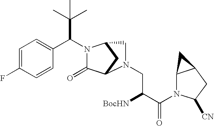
C1=C(F)C=CC(C(C(C)(C)C)N2C(=O)C3CC2CN3CC([BocHN])C(=O)N2C3C(CC2[CN])C3)=C1
